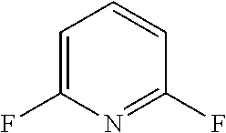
C1=C(F)N=C(F)C=C1
